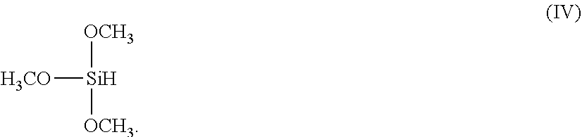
[Si]([H3CO])([OCH3])[OCH3]
